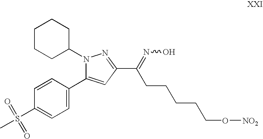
C1(C2=CC(C(=NO)CCCCCO[NO2])=NN2C2CCCCC2)=CC=C(S(C)(=O)=O)C=C1
